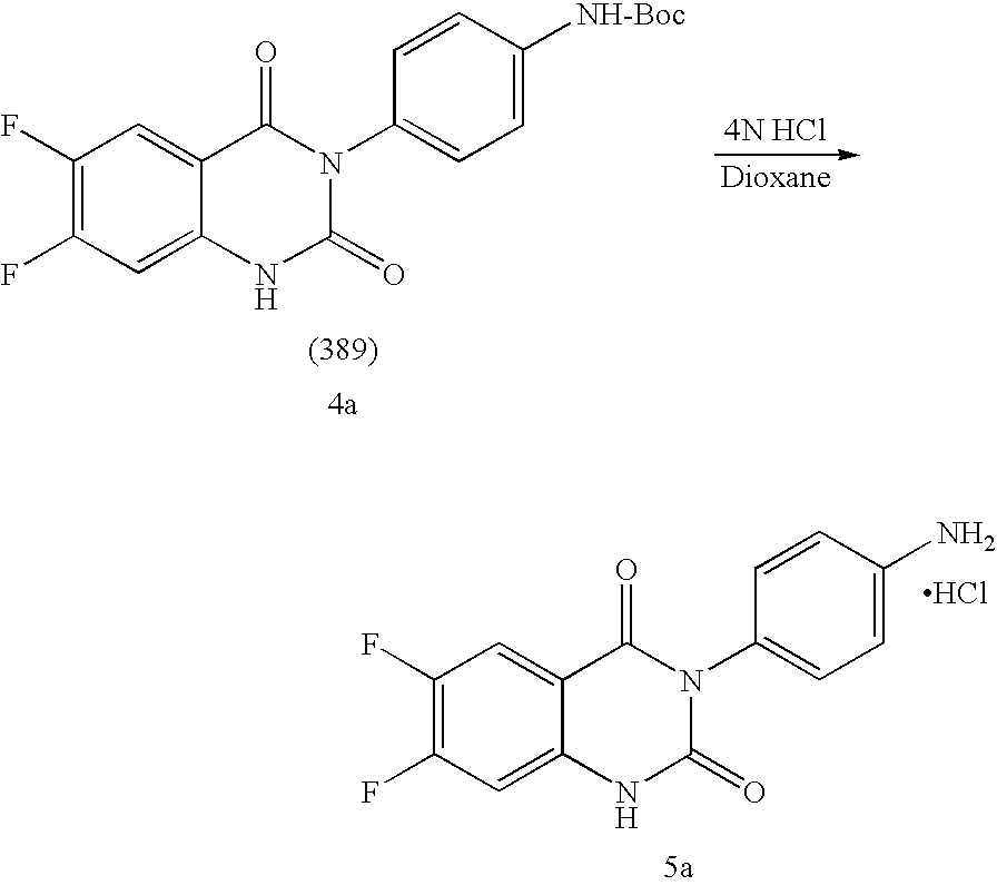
C1(F)=C(F)C=C2C(=C1)C(=O)N(C1=CC=C([NH-Boc])C=C1)C(=O)N2.C1(F)=C(F)C=C2C(=C1)C(=O)N(C1=CC=C(N)C=C1)C(=O)N2.Cl
